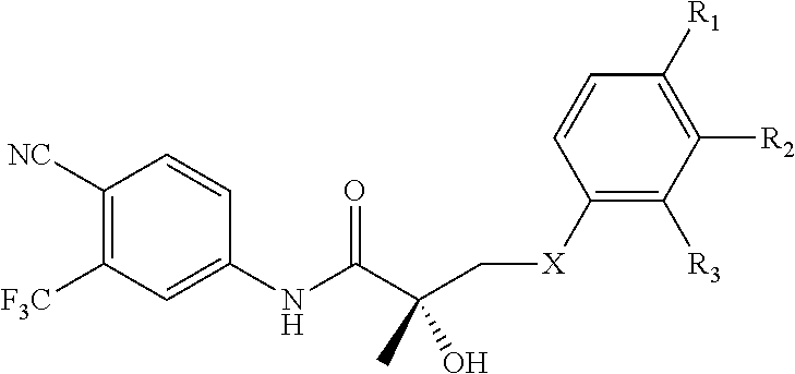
C1([NC])=C([F3C])C=C(NC(C(C[X]C2=C([R3])C([R2])=C([R1])C=C2)(O)C)=O)C=C1
